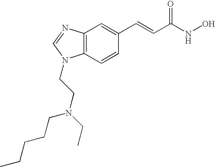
C12=C(C=CC(C=CC(=O)NO)=C1)N(CCN(CCCCC)CC)C=N2
